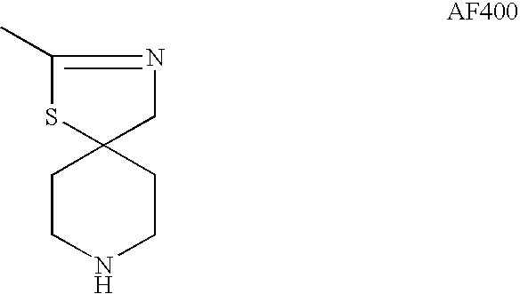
C1CNCCC12CN=C(C)S2
